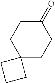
C12(CCC1)CCC(=O)CC2
